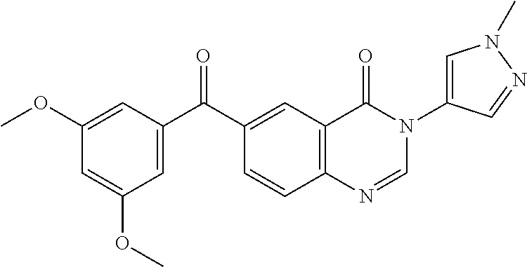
O=C(C1=CC(OC)=CC(OC)=C1)C1=CC2=C(C=C1)N=CN(C1=CN(C)N=C1)C2=O
